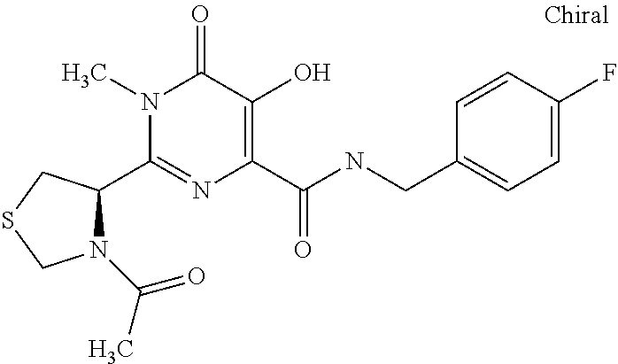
N1(C(=O)C)C(C2=NC(C(NCC3=CC=C(F)C=C3)=O)=C(O)C(=O)N2C)CSC1
